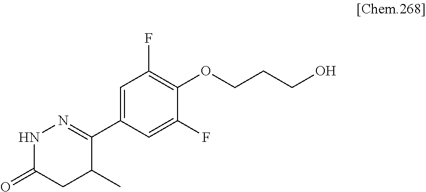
C1=C(C2=NNC(=O)CC2C)C=C(F)C(OCCCO)=C1F
